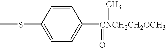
C1=CC(SC)=CC=C1[CNCH2CH2OCH3](=O)C
